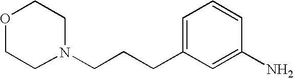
C1=C(CCCN2CCOCC2)C=C(N)C=C1
